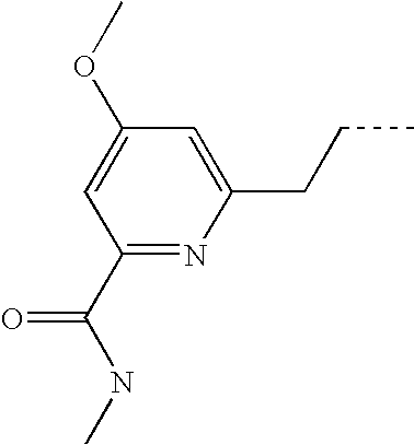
C1(C(NC)=O)=NC(CCC)=CC(OC)=C1
